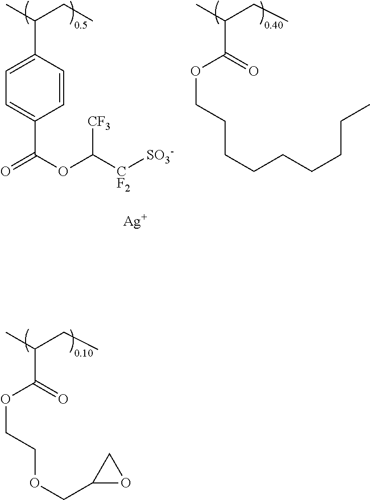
C1=C(C(CC)C)C=CC(C(=O)OC([CF3])[CF2][SO3-])=C1.[Ag].O=C(OCCCCCCCCC)C(CC)C.O=C(OCCOCC1OC1)C(CC)C
